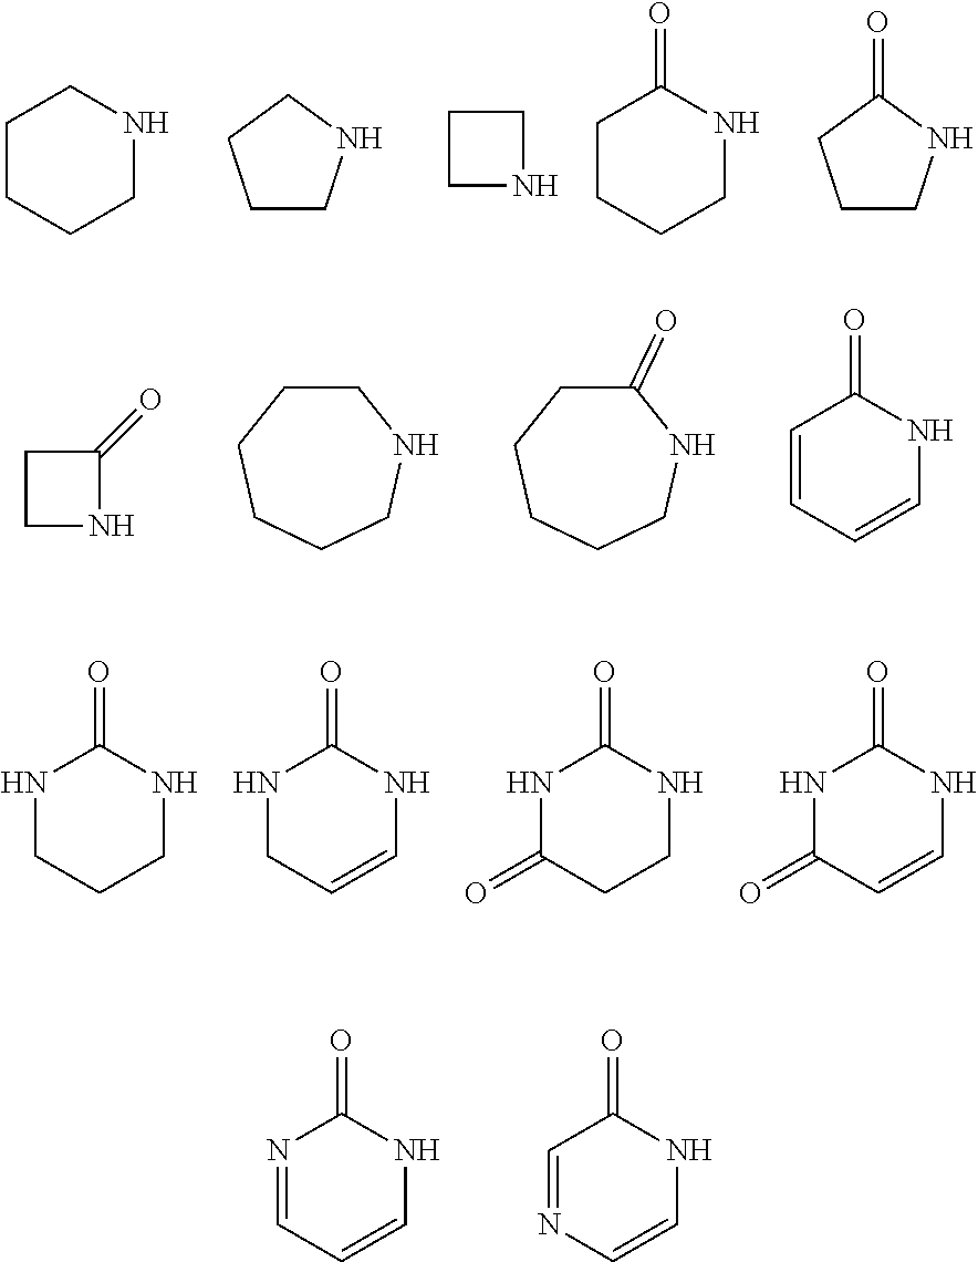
C1CCCNC1.C1CNCC1.C1NCC1.C1CCCNC1=O.C1CNC(=O)C1.C1NC(=O)C1.C1CCCCCN1.C1(=O)CCCCCN1.C1=CC=CNC1=O.N1CCCNC1=O.N1CC=CNC1=O.N1C(=O)CCNC1=O.N1C(=O)C=CNC1=O.N1=CC=CNC1=O.C1=NC=CNC1=O
